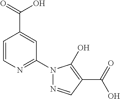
C1=CN=C(N2N=CC(C(=O)O)=C2O)C=C1C(=O)O
